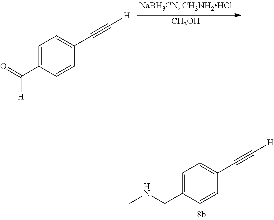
C1=C(CNC)C=CC(C#C[H])=C1.C1=C(C(=O)[H])C=CC(C#C[H])=C1.[CH3OH]
